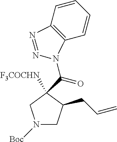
N1([Boc])CC(CC=C)C([F3COCHN])(C(=O)N2C3=C(C=CC=C3)N=N2)C1
